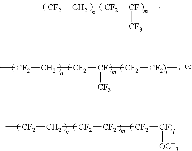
C[CF2]C[CF2][CF]([CF3])C.C[CF2]C[CF2][CF]([CF3])[CF2][CF2)]C.C[CF2]C[CF2][CF2][CF2][CF)](C)[OCF3]
